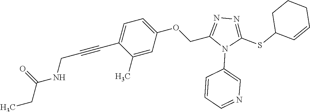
C1=C(OCC2=NN=C(SC3C=CCCC3)N2C2=CN=CC=C2)C=C(C)C(C#CCNC(CC)=O)=C1
